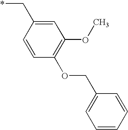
C1=CC(C*)=CC(OC)=C1OCC1=CC=CC=C1
